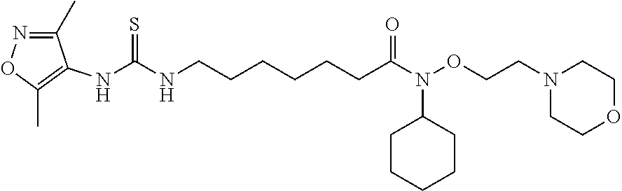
C1(C)=NOC(C)=C1NC(NCCCCCCC(N(OCCN1CCOCC1)C1CCCCC1)=O)=S
